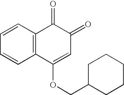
C1=CC=CC2=C1C(=O)C(=O)C=C2OCC1CCCCC1
